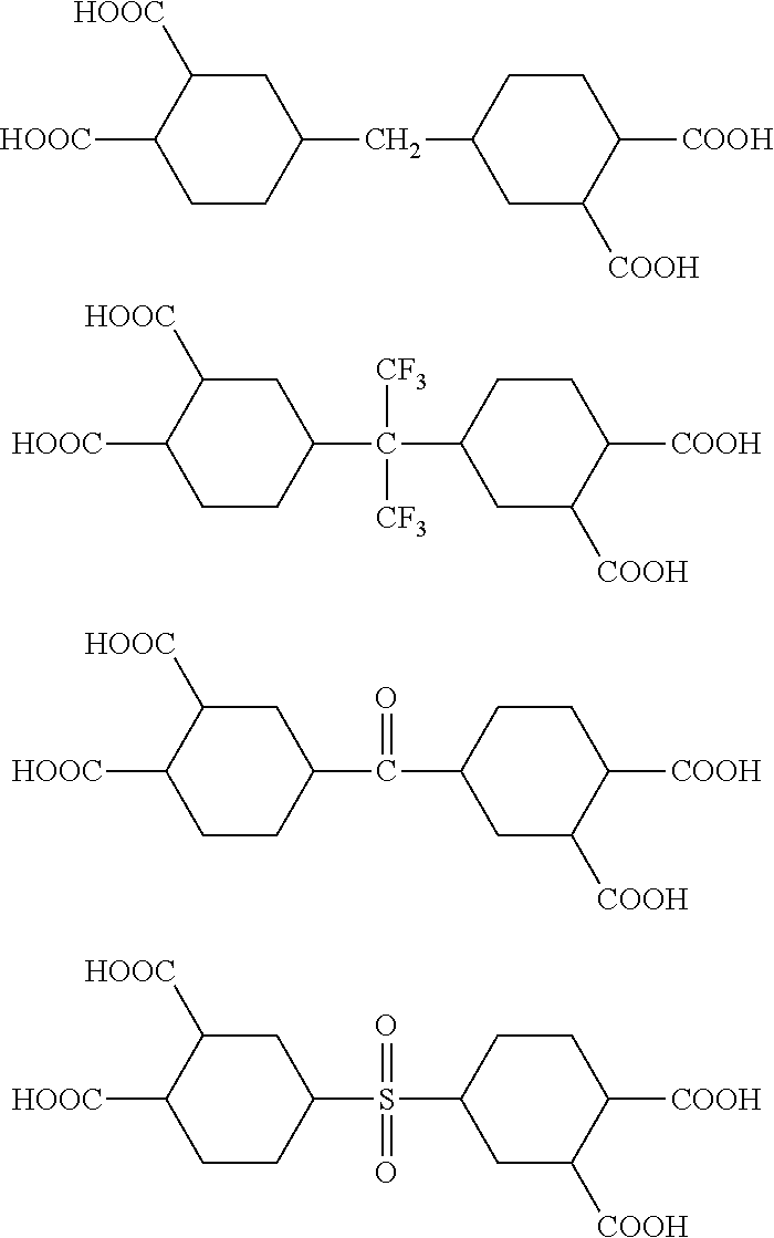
C1CC(CC2CC([COOH])C([COOH])CC2)CC([HOOC])C1[HOOC].C1CC(C(C2CC([COOH])C([COOH])CC2)([CF3])[CF3])CC([HOOC])C1[HOOC].C1CC(C(C2CC([COOH])C([COOH])CC2)=O)CC([HOOC])C1[HOOC].C1CC(S(C2CC([COOH])C([COOH])CC2)(=O)=O)CC([HOOC])C1[HOOC]
